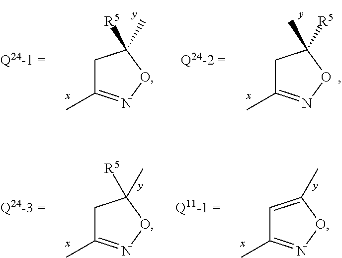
C1C(C)=NOC1([R5])C.C1C(C)=NOC1(C)[R5].C1C(C)=NOC1([R5])C.C1=C(C)ON=C1C
